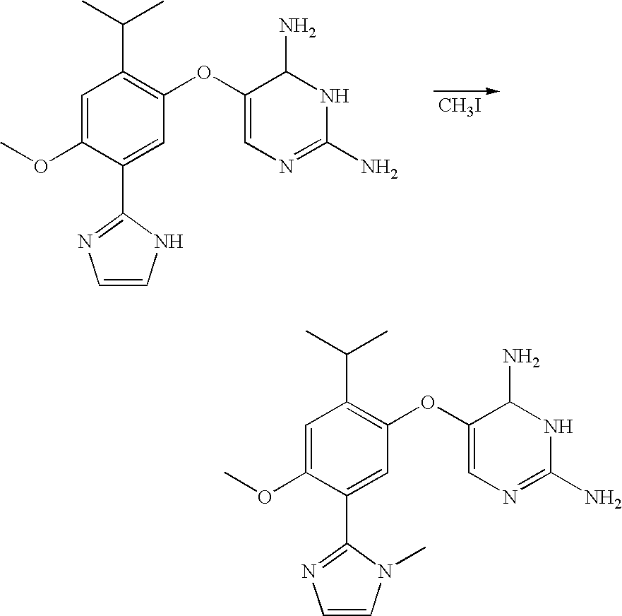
C1=C(OC)C(C2=NC=CN2)=CC(OC2=CN=C(N)NC2N)=C1C(C)C.[CH3I].C1=C(OC)C(C2=NC=CN2C)=CC(OC2=CN=C(N)NC2N)=C1C(C)C
